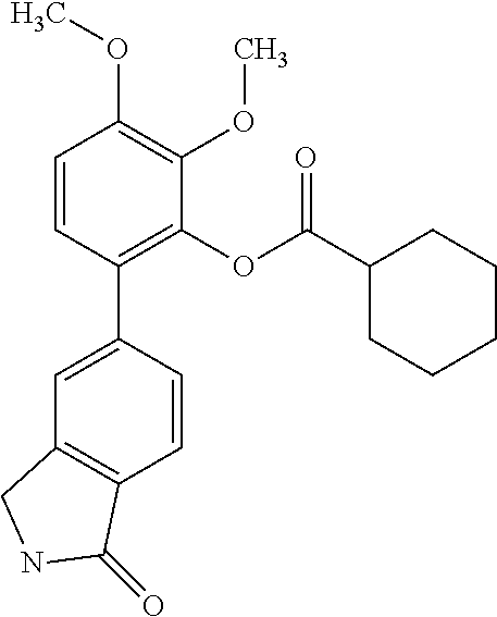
C1=CC(C2=CC3=C(C=C2)C(=O)NC3)=C(OC(C2CCCCC2)=O)C(OC)=C1OC
